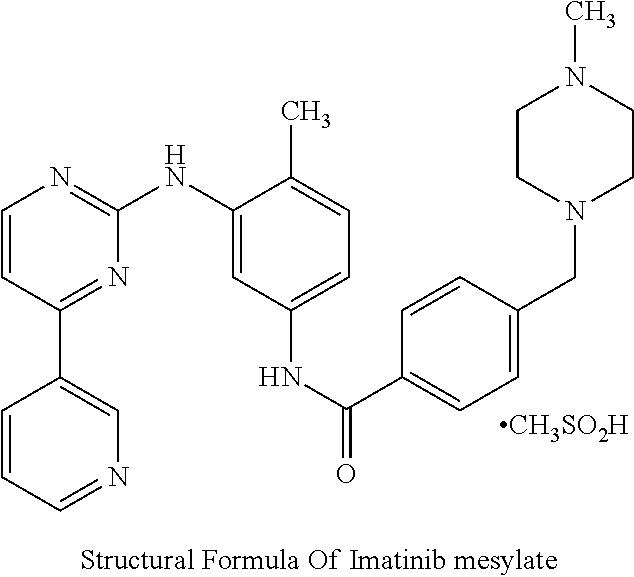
C1=CC(C2=CN=CC=C2)=NC(NC2=CC(NC(=O)C3=CC=C(CN4CCN(C)CC4)C=C3)=CC=C2C)=N1.[CH3SO2H]
